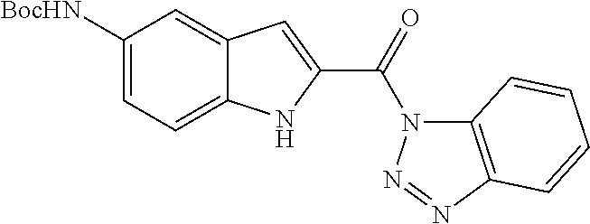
C1([BocHN])=CC=C2C(=C1)C=C(C(=O)N1C3=C(N=N1)C=CC=C3)N2
